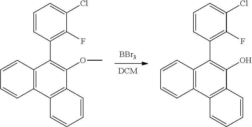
[BBr3].[DCM].C12=C(C3=C(C(OC)=C1C1=C(F)C(Cl)=CC=C1)C=CC=C3)C=CC=C2.C12=C(C3=C(C(O)=C1C1=C(F)C(Cl)=CC=C1)C=CC=C3)C=CC=C2
